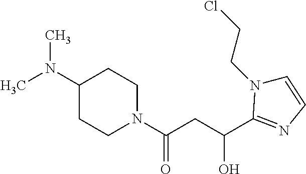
CN(C1CCN(C(CC(O)C2=NC=CN2CCCl)=O)CC1)C
